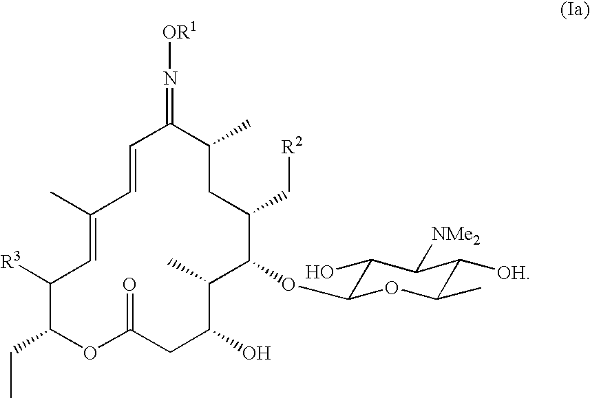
C1=CC(C)=CC([R3])C(CC)OC(=O)CC(O)C(C)C(OC2C(O)C([NMe2])C([OH])C(C)O2)C(C[R2])CC(C)C1=N[OR1]
